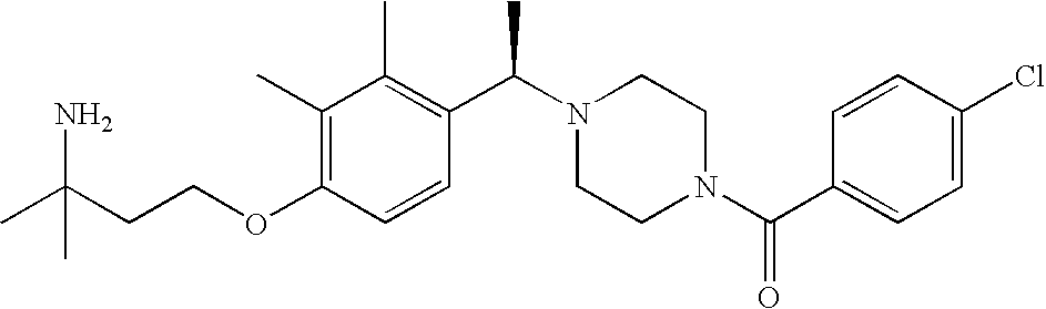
C(OC1=C(C)C(C)=C(C(N2CCN(C(C3=CC=C(Cl)C=C3)=O)CC2)C)C=C1)CC(C)(N)C
